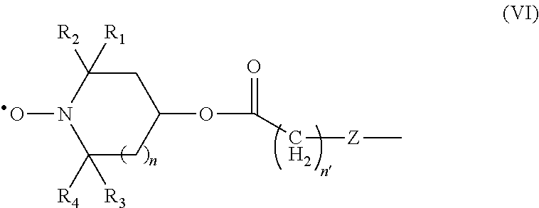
C1C([R2])([R1])N(O)C([R4])([R3])CC1OC(C[Z]C)=O
